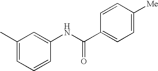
C1=CC(NC(C2=CC=C([Me])C=C2)=O)=CC(C)=C1
